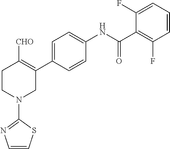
C1=C(C2=C([CHO])CCN(C3=NC=CS3)C2)C=CC(NC(C2=C(F)C=CC=C2F)=O)=C1
